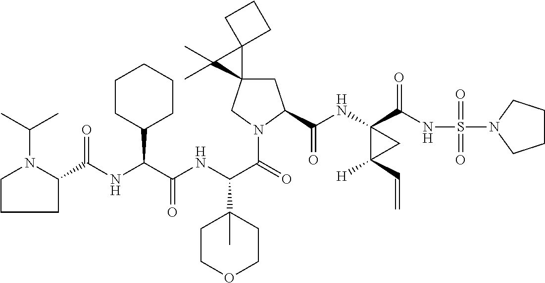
C(NC(C(NC(C(=O)N1CC2(CC1C(=O)NC1(C(=O)NS(=O)(=O)N3CCCC3)C([H])(C=C)C1)C1(C2(C)C)CCC1)C1(C)CCOCC1)=O)C1CCCCC1)(=O)C1N(C(C)C)CCC1
